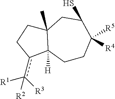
[R3]c([R1])(c1C2([H])C(C)(CC1)CC(S)C([R4])([R5])CC2)[R2]
